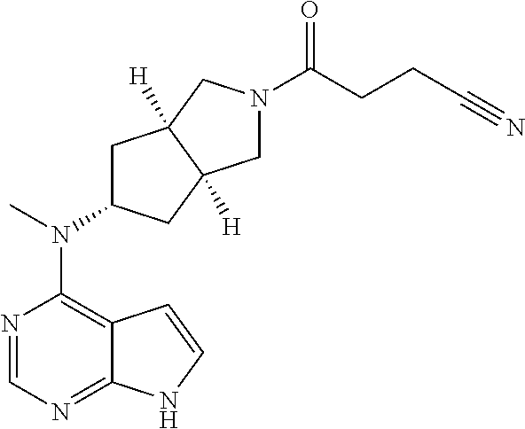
N1=CN=C2C(=C1N(C)C1CC3([H])C([H])(C1)CN(C(CCC#N)=O)C3)C=CN2
